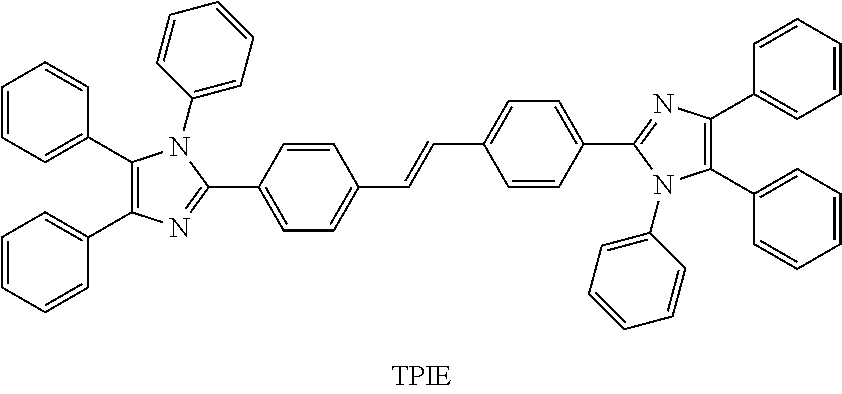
C1=CC=C(C2=C(C3=CC=CC=C3)N=C(C3=CC=C(C=CC4=CC=C(C5=NC(C6=CC=CC=C6)=C(C6=CC=CC=C6)N5C5=CC=CC=C5)C=C4)C=C3)N2C2=CC=CC=C2)C=C1
